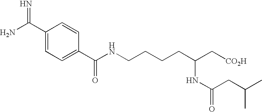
C1(C(N)=N)=CC=C(C(NCCCCC(C[CO2H])NC(CC(C)C)=O)=O)C=C1
